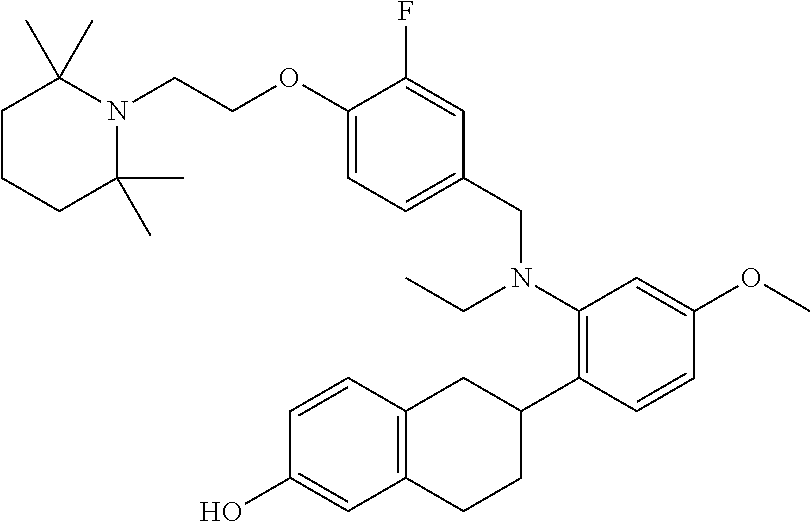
C1CCC(C)(C)N(CCOC2=CC=C(CN(C3=C(C4CC5=C(CC4)C=C(O)C=C5)C=CC(OC)=C3)CC)C=C2F)C1(C)C
